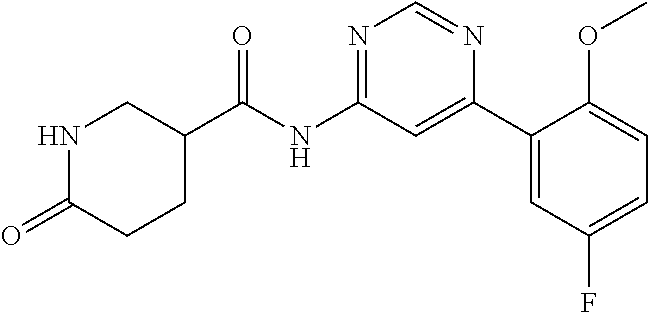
C1C(C(NC2=NC=NC(C3=CC(F)=CC=C3OC)=C2)=O)CNC(=O)C1
